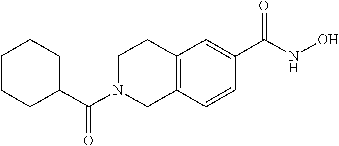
C1CCC(C(N2CC3=C(CC2)C=C(C(=O)NO)C=C3)=O)CC1
